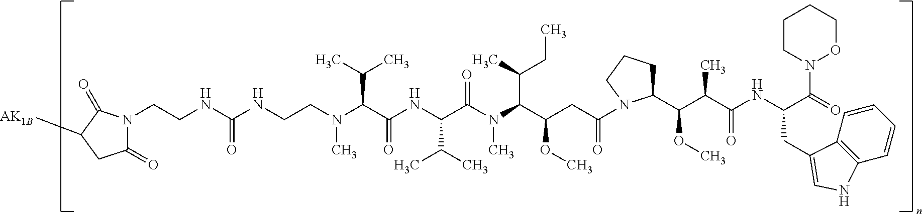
C(NC(NCCN(C(C(NC(C(N(C(C(CC(N1C(C(C(C(NC(C(=O)N2OCCCC2)CC2=CNC3=C2C=CC=C3)=O)C)OC)CCC1)=O)OC)C(CC)C)C)=O)C(C)C)=O)C(C)C)C)=O)CN1C(=O)CC([AK1B])C1=O
